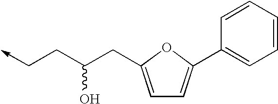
C(C(CC->C)O)C1=CC=C(C2=CC=CC=C2)O1
